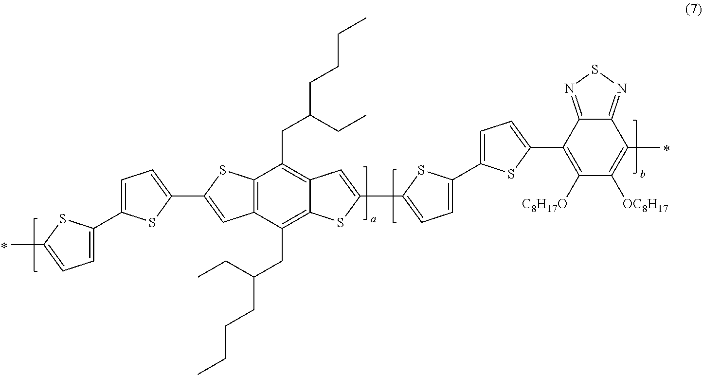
C12=C(C(CC(CC)CCCC)=C3C(=C1CC(CC)CCCC)C=C(C1=CC=C(C4=CC=C(C5=C([C8H17O])C([OC8H17])=C(C)C6=NSN=C56)S4)S1)S3)C=C(C1=CC=C(C3=CC=C(C)S3)S1)S2
